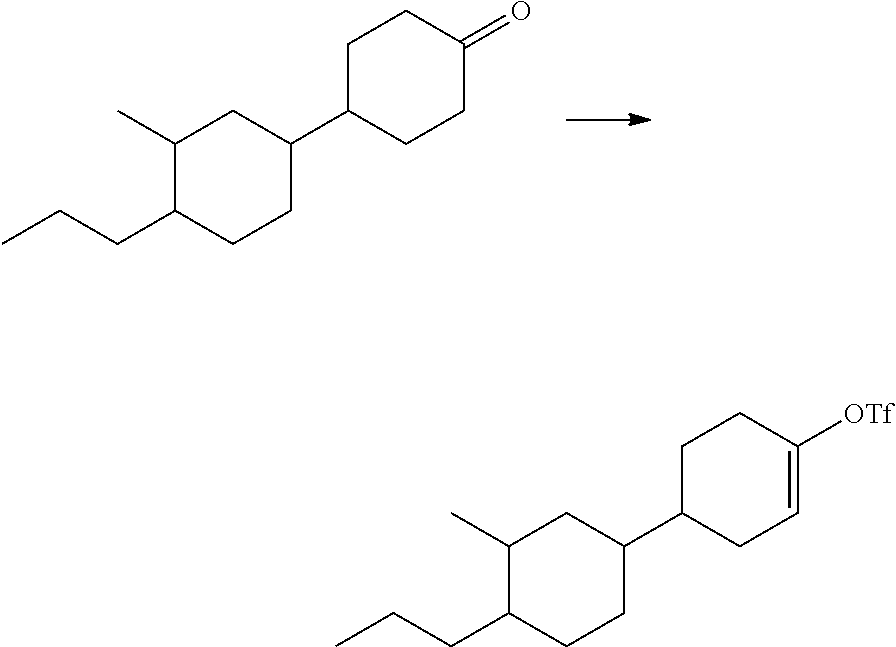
C1(C)C(CCC)CCC(C2CCC(=O)CC2)C1.C1(C)C(CCC)CCC(C2CC=C([OTf])CC2)C1
